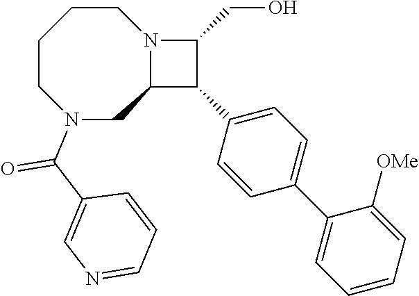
C1CCCN(C(C2=CN=CC=C2)=O)CC2N1C(CO)C2C1=CC=C(C2=CC=CC=C2[OMe])C=C1
